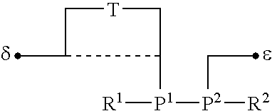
C1[T]CC([P1]([R1])[P2]([R2])CC)C1C
